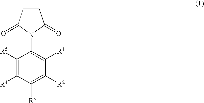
N1(C2=C([R1])C([R2])=C([R3])C([R4])=C2[R5])C(=O)C=CC1=O
